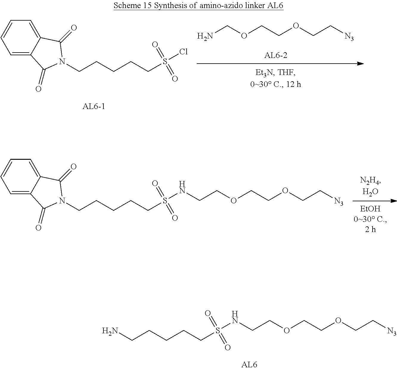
NCOCCOCC[N3].C1=C2C(=CC=C1)C(=O)N(CCCCCS(=O)(=O)Cl)C2=O.C1=C2C(=CC=C1)C(=O)N(CCCCCS(=O)(=O)NCCOCCOCC[N3])C2=O.C(CCCCS(=O)(=O)NCCOCCOCC[N3])N
